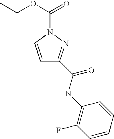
C1(NC(=O)C2=NN(C(=O)OCC)C=C2)=C(F)C=CC=C1
